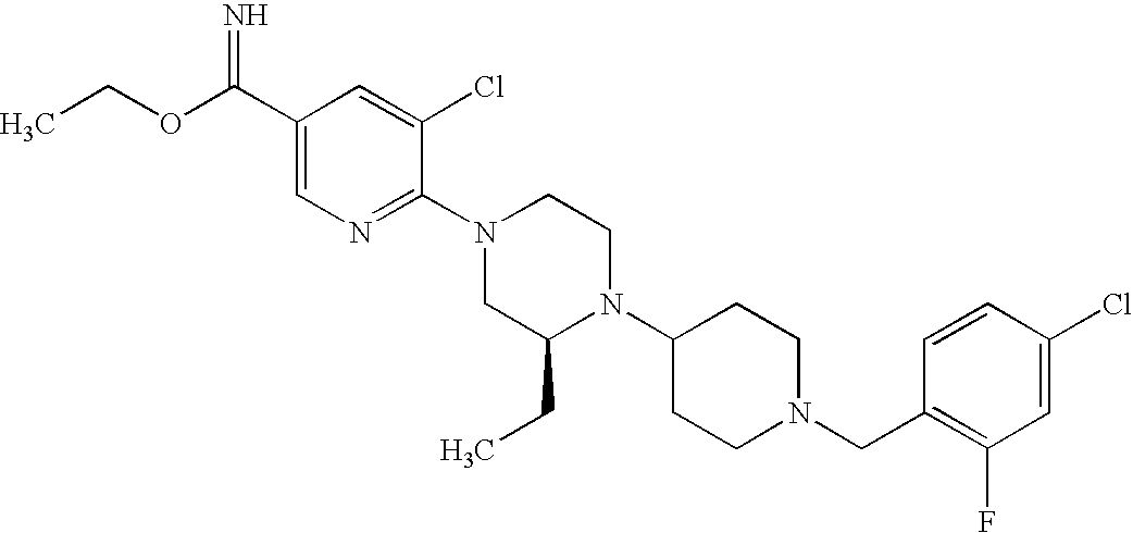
C1(Cl)=CC(F)=C(CN2CCC(N3C(CC)CN(C4=NC=C(C(OCC)=N)C=C4Cl)CC3)CC2)C=C1
